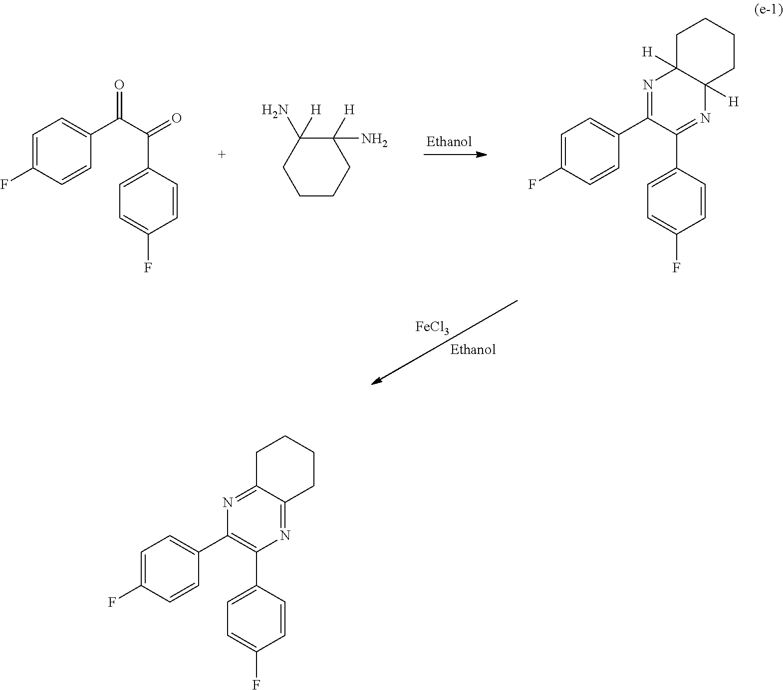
[FeCl3].C1=C(F)C=CC(C(C(=O)C2=CC=C(F)C=C2)=O)=C1.C1CCC([H])(N)C(N)([H])C1.C1=C(F)C=CC(C2=NC3([H])C([H])(N=C2C2=CC=C(F)C=C2)CCCC3)=C1.C1=C(F)C=CC(C2=C(C3=CC=C(F)C=C3)N=C3C(=N2)CCCC3)=C1
